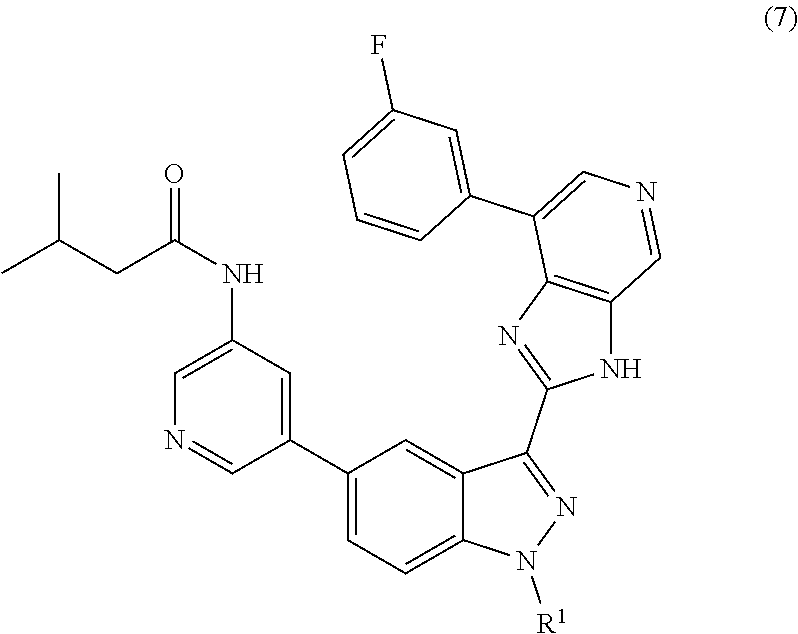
CC(CC(NC1=CN=CC(C2=CC=C3C(=C2)C(C2=NC4=C(N2)C=NC=C4C2=CC(F)=CC=C2)=NN3[R1])=C1)=O)C
